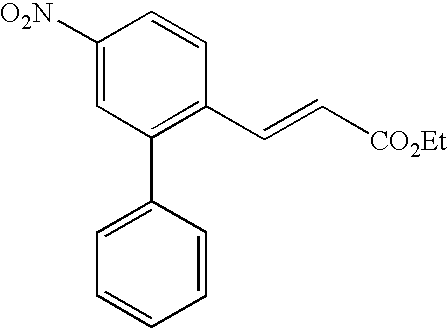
[O2N]C1=CC(C2=CC=CC=C2)=C(C=C[CO2Et])C=C1
